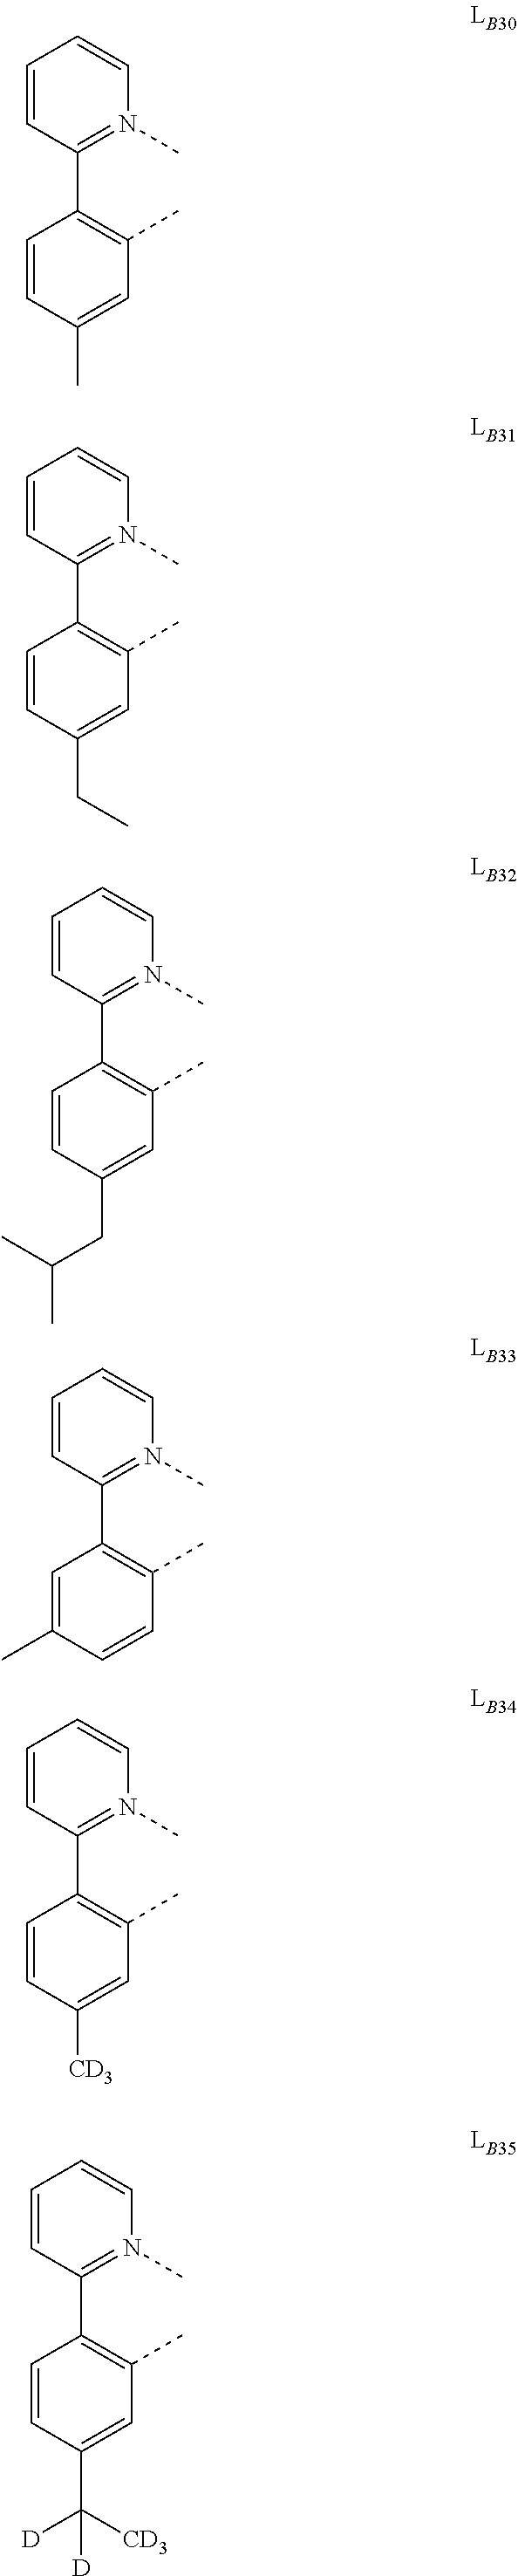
C1=CC(C)=CC(C)=C1C1=N(C)C=CC=C1.C1=CC(CC)=CC(C)=C1C1=N(C)C=CC=C1.C1=CC(CC(C)C)=CC(C)=C1C1=N(C)C=CC=C1.C1=C(C)C=CC(C)=C1C1=N(C)C=CC=C1.C1=CC([CD3])=CC(C)=C1C1=N(C)C=CC=C1.C1=CC(C([D])([CD3])[D])=CC(C)=C1C1=N(C)C=CC=C1
